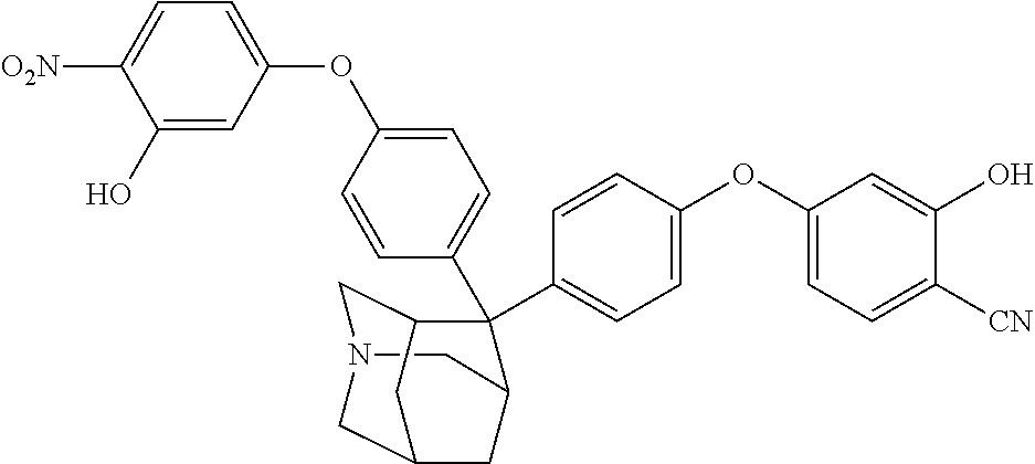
C1N2CC3C(C4=CC=C(OC5=CC=C([CN])C(O)=C5)C=C4)(C4=CC=C(OC5=CC=C([O2N])C(O)=C5)C=C4)C1CC(C2)C3
